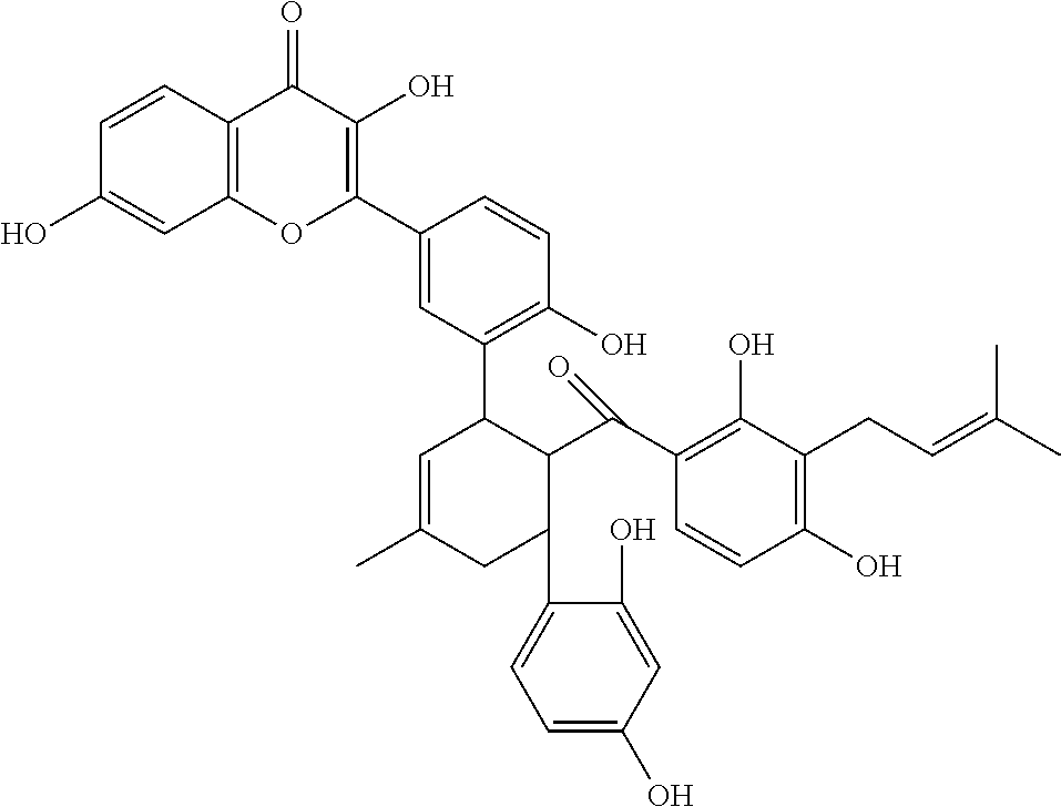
C1=C(O)C=C(O)C(C2C(C(C3=C(O)C(CC=C(C)C)=C(O)C=C3)=O)C(C3=C(O)C=CC(C4=C(O)C(=O)C5=C(O4)C=C(O)C=C5)=C3)C=C(C)C2)=C1
